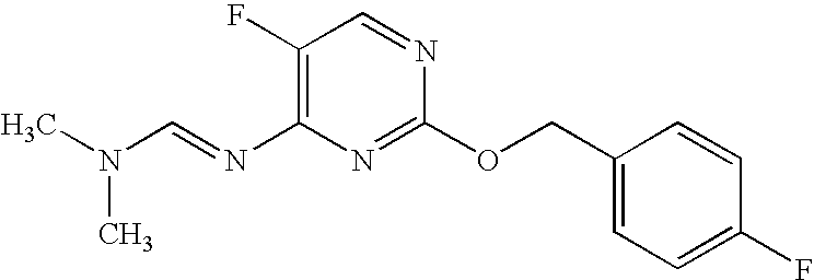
C1(F)=C(N=CN(C)C)N=C(OCC2=CC=C(F)C=C2)N=C1
